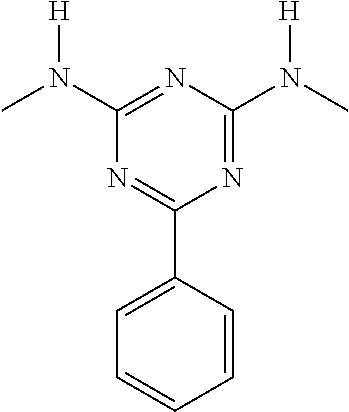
N1=C(N(C)[H])N=C(N(C)[H])N=C1C1=CC=CC=C1
